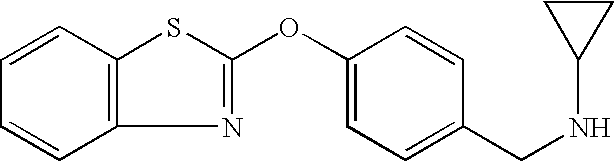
C1=CC2=C(C=C1)N=C(OC1=CC=C(CNC3CC3)C=C1)S2
